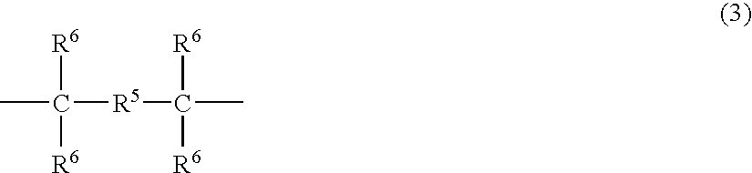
CC([R5]C(C)([R6])[R6])([R6])[R6]
